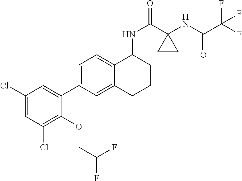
C1(Cl)=CC(Cl)=C(OCC(F)F)C(C2=CC=C3C(=C2)CCCC3NC(=O)C2(NC(C(F)(F)F)=O)CC2)=C1
